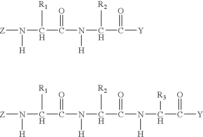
[Z]N([H])C(C(N(C(C([Y])=O)[R2])[H])=O)[R1].[Z]N([H])C(C(N(C(C(N([H])C(C(=O)[Y])[R3])=O)[R2])[H])=O)[R1]
